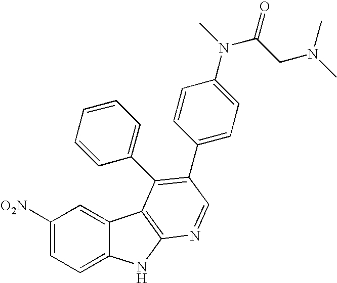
C1([O2N])=CC=C2C(=C1)C1=C(N2)N=CC(C2=CC=C(N(C(CN(C)C)=O)C)C=C2)=C1C1=CC=CC=C1
